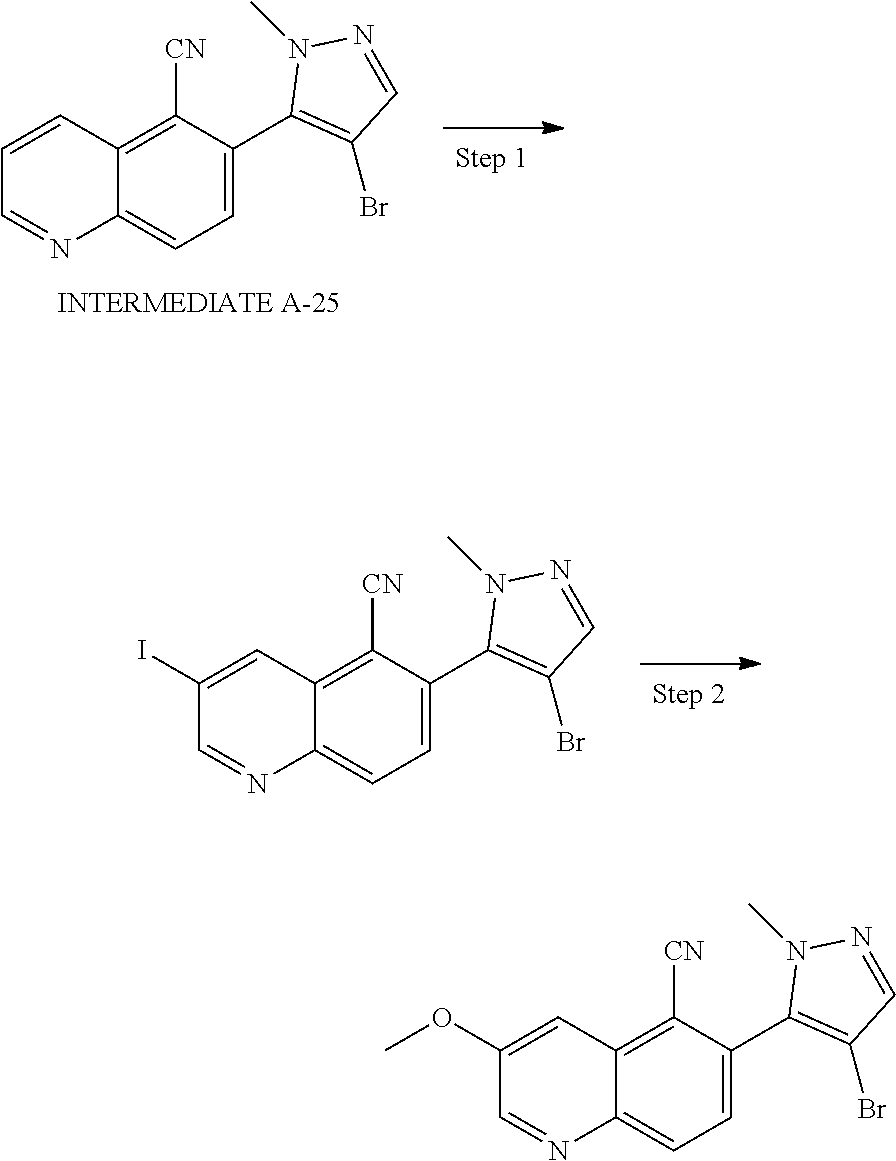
C12=CC=C(C3=C(Br)C=NN3C)C([CN])=C1C=CC=N2.C12=CC=C(C3=C(Br)C=NN3C)C([CN])=C1C=C(I)C=N2.C12=CC=C(C3=C(Br)C=NN3C)C([CN])=C1C=C(OC)C=N2
